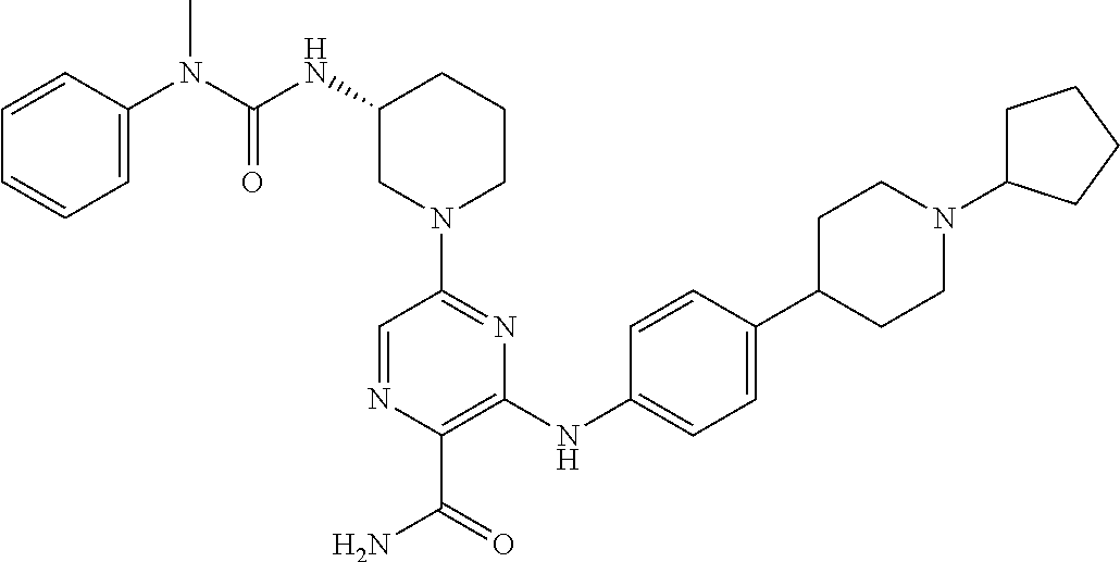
C1(NC(=O)N(C)C2=CC=CC=C2)CN(C2=NC(NC3=CC=C(C4CCN(C5CCCC5)CC4)C=C3)=C(C(=O)N)N=C2)CCC1
